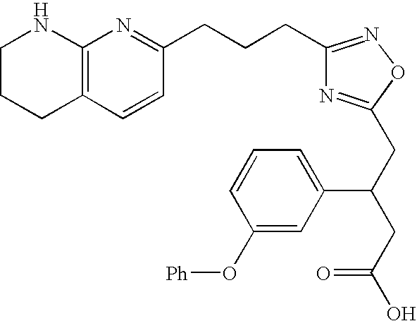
C1CCC2=C(N1)N=C(CCCC1=NOC(CC(CC(O)=O)C3=CC=CC(O[Ph])=C3)=N1)C=C2
